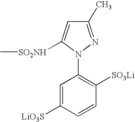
C1=C([LiO3S])C=CC([SO3Li])=C1N1C([SO2NH]C)=CC(C)=N1
